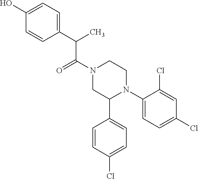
C(C(N1CC(C2=CC=C(Cl)C=C2)N(C2=CC=C(Cl)C=C2Cl)CC1)=O)(C1=CC=C(O)C=C1)C
